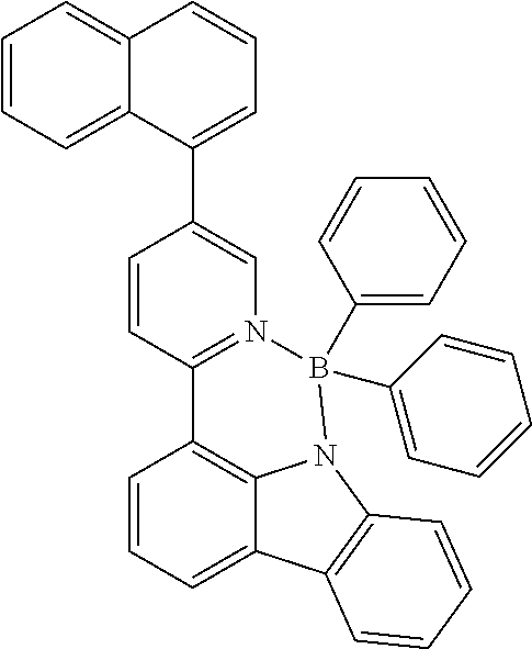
C1=CC=C2C3=C1C1=N(C=C(C4=CC=CC5=CC=CC=C45)C=C1)B(C1=CC=CC=C1)(C1=CC=CC=C1)N3C1=C2C=CC=C1
